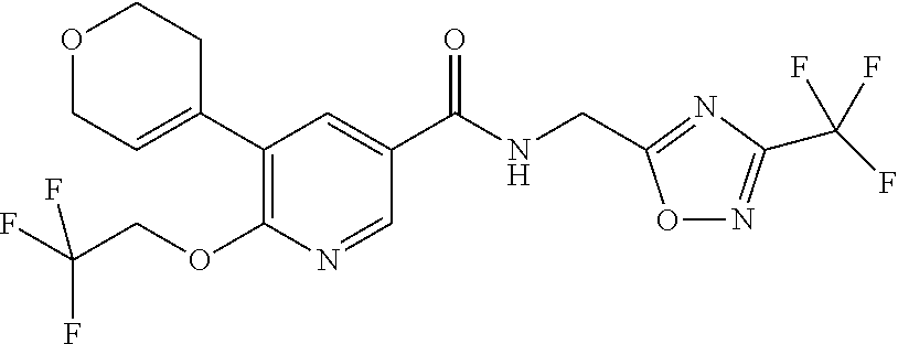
O1CC=C(C2=C(OCC(F)(F)F)N=CC(C(NCC3=NC(C(F)(F)F)=NO3)=O)=C2)CC1
